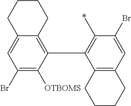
C12=CC(Br)=C([OTBOMS])C(C3=C(C)C(Br)=CC4=C3CCCC4)=C1CCCC2
